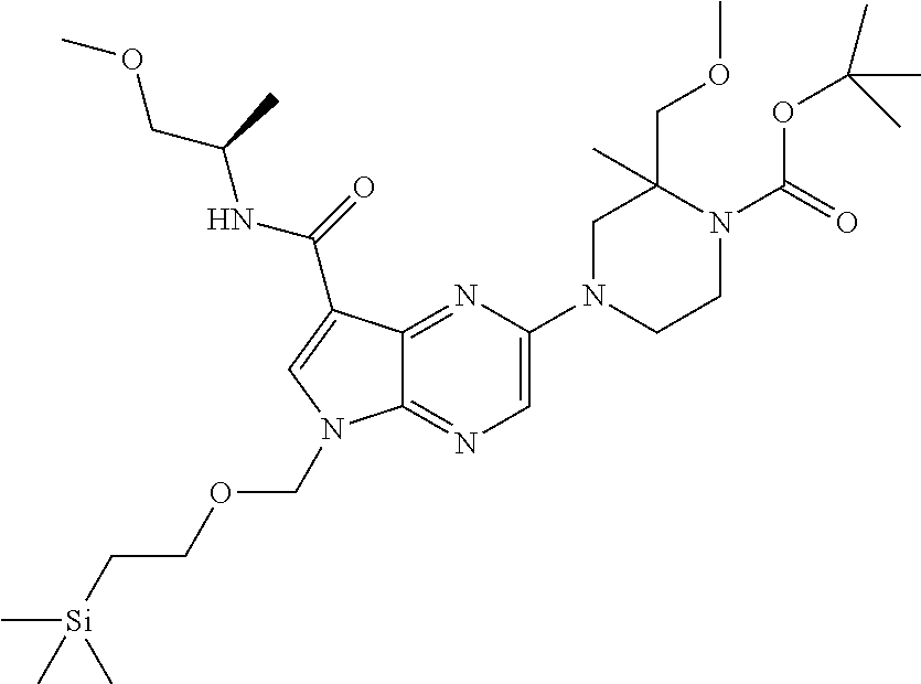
C1=C(N2CCN(C(OC(C)(C)C)=O)C(COC)(C)C2)N=C2C(=N1)N(COCC[Si](C)(C)C)C=C2C(NC(C)COC)=O
